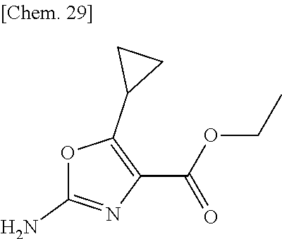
O1C(N)=NC(C(OCC)=O)=C1C1CC1
